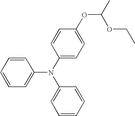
C1=CC=CC(N(C2=CC=CC=C2)C2=CC=C(OC(OCC)C)C=C2)=C1
